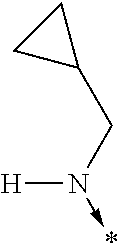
C1(CN(->*)[H])CC1
